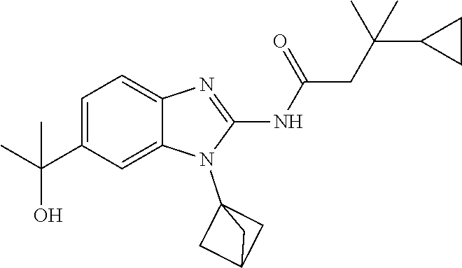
C1=C(C(C)(O)C)C=C2C(=C1)N=C(NC(=O)CC(C1CC1)(C)C)N2C12CC(C1)C2
